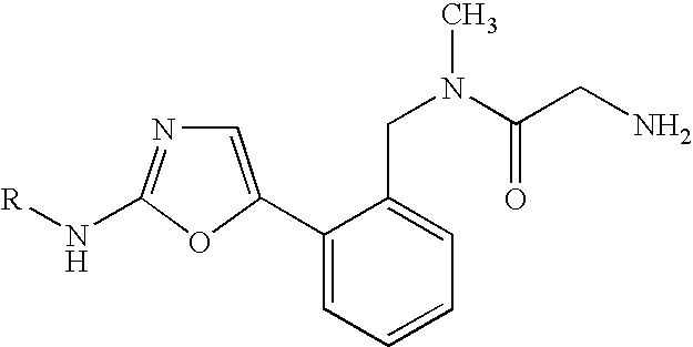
C1(C2=CN=C(N[R])O2)=CC=CC=C1CN(C(CN)=O)C
